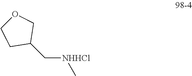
[NHHCl](CC1COCC1)C
